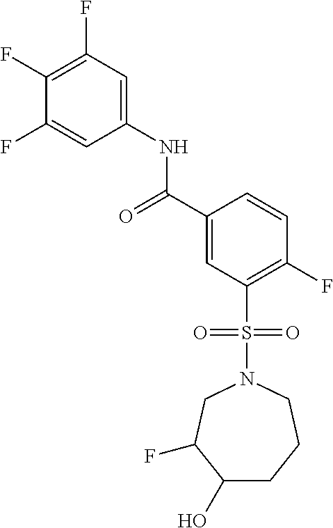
C1(O)CCCN(S(C2=C(F)C=CC(C(=O)NC3=CC(F)=C(F)C(F)=C3)=C2)(=O)=O)CC1F
